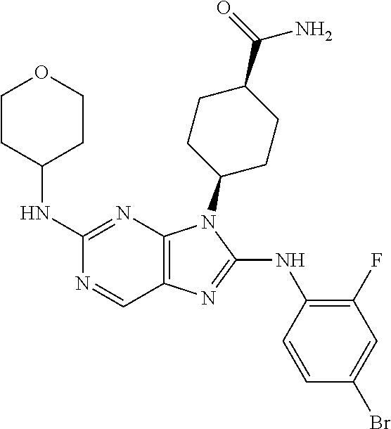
C1(NC2CCOCC2)=NC2=C(C=N1)N=C(NC1=C(F)C=C(Br)C=C1)N2C1CCC(C(=O)N)CC1
